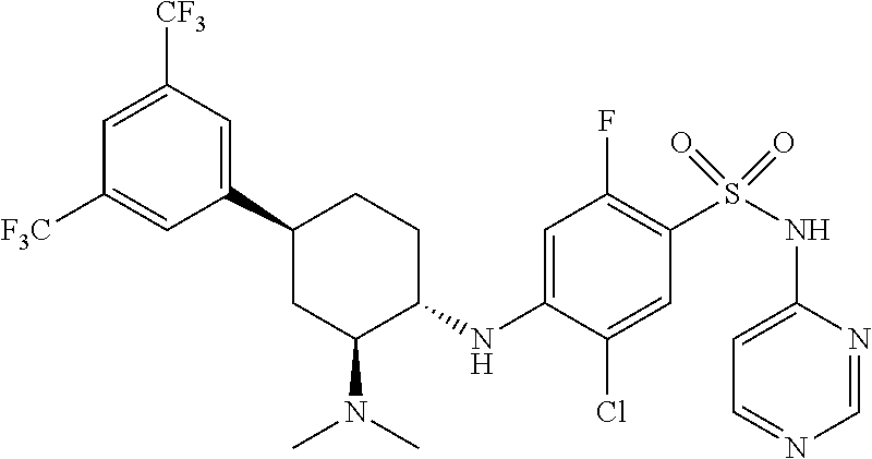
C1(NC2=CC(F)=C(S(NC3=CC=NC=N3)(=O)=O)C=C2Cl)CCC(C2=CC([CF3])=CC([F3C])=C2)CC1N(C)C
